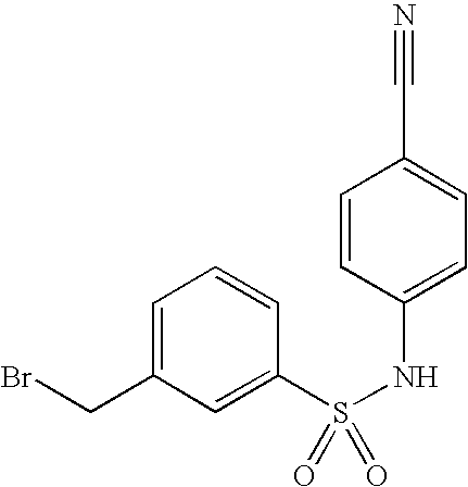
C1=C(CBr)C=C(S(NC2=CC=C(C#N)C=C2)(=O)=O)C=C1
